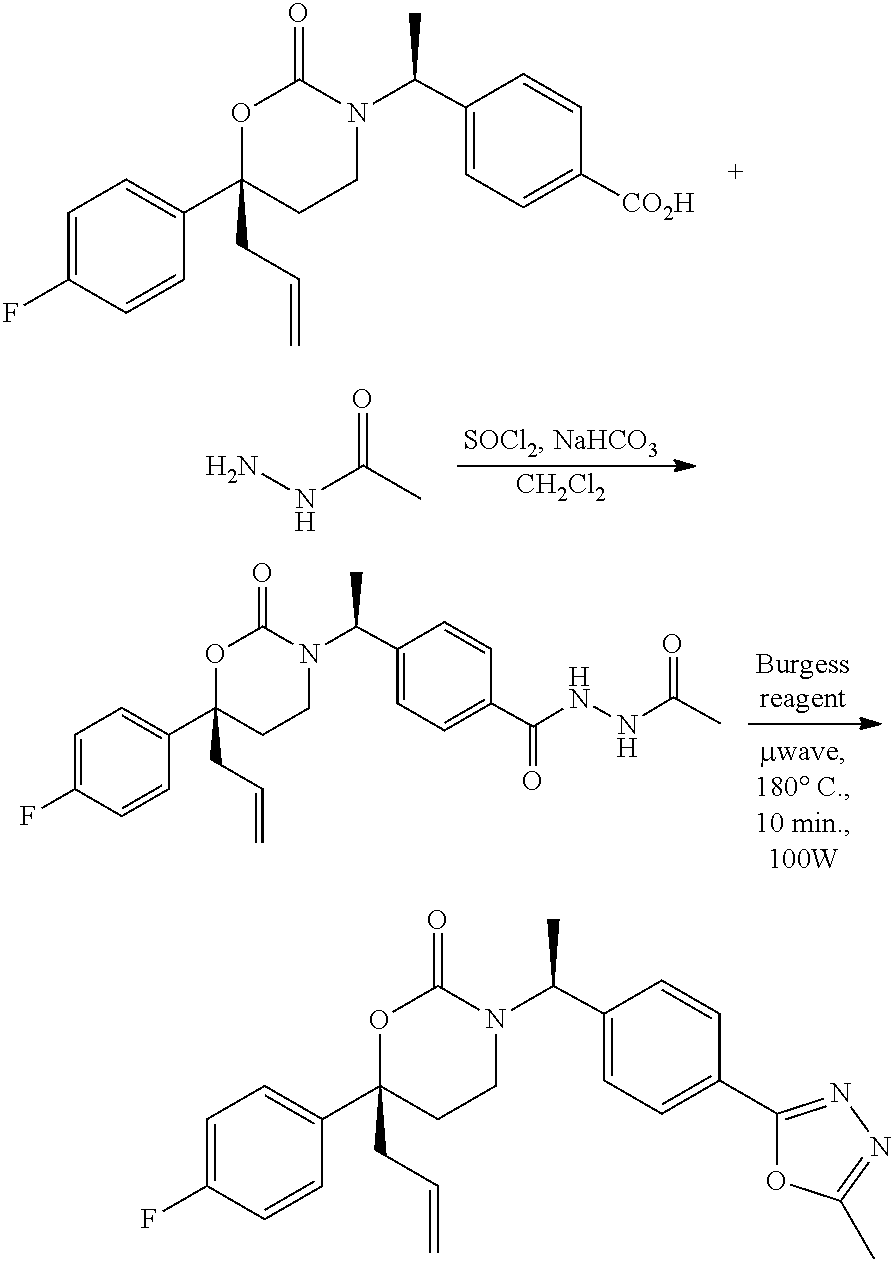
N1(C(C2=CC=C([CO2H])C=C2)C)C(=O)OC(C2=CC=C(F)C=C2)(CC=C)CC1.[CH2Cl2].N(C(C)=O)N.N1(C(C2=CC=C(C(NNC(C)=O)=O)C=C2)C)C(=O)OC(C2=CC=C(F)C=C2)(CC=C)CC1.N1(C(C2=CC=C(C3=NN=C(C)O3)C=C2)C)C(=O)OC(C2=CC=C(F)C=C2)(CC=C)CC1
